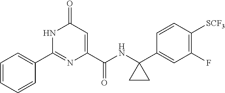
C1=CC=CC(C2=NC(C(=O)NC3(C4=CC(F)=C([SCF3])C=C4)CC3)=CC(=O)N2)=C1
